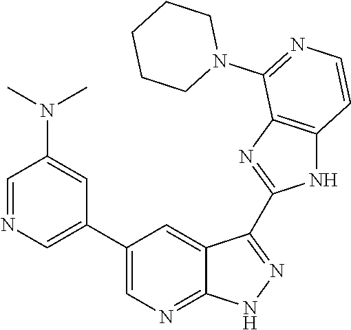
C1=NC=C(C2=CN=C3C(=C2)C(C2=NC4=C(N2)C=CN=C4N2CCCCC2)=NN3)C=C1N(C)C
